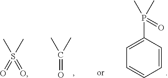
C(=O)(C)C.C1=C(P(C)(C)=O)C=CC=C1.CS(C)(=O)=O
